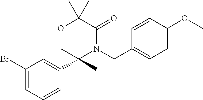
C1(Br)=CC=CC(C2(C)N(CC3=CC=C(OC)C=C3)C(=O)C(C)(C)OC2)=C1
